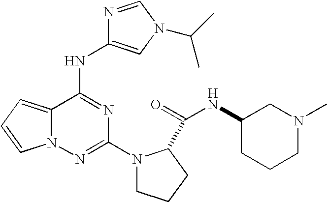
C12=CC=CN1N=C(N1CCCC1C(NC1CCCN(C)C1)=O)N=C2NC1=CN(C(C)C)C=N1
